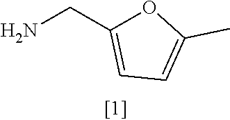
NCC1=CC=C(C)O1
